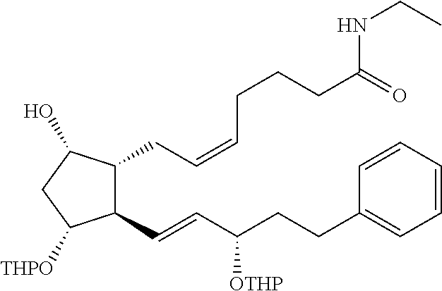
C(=CC(CCC1=CC=CC=C1)[OTHP])C1C(CC=CCCCC(=O)NCC)C(O)CC1[THPO]
